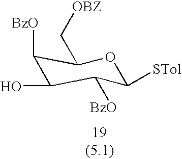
C1([BzO])C(O)C([BzO])C([STol])OC1C[OBZ]
